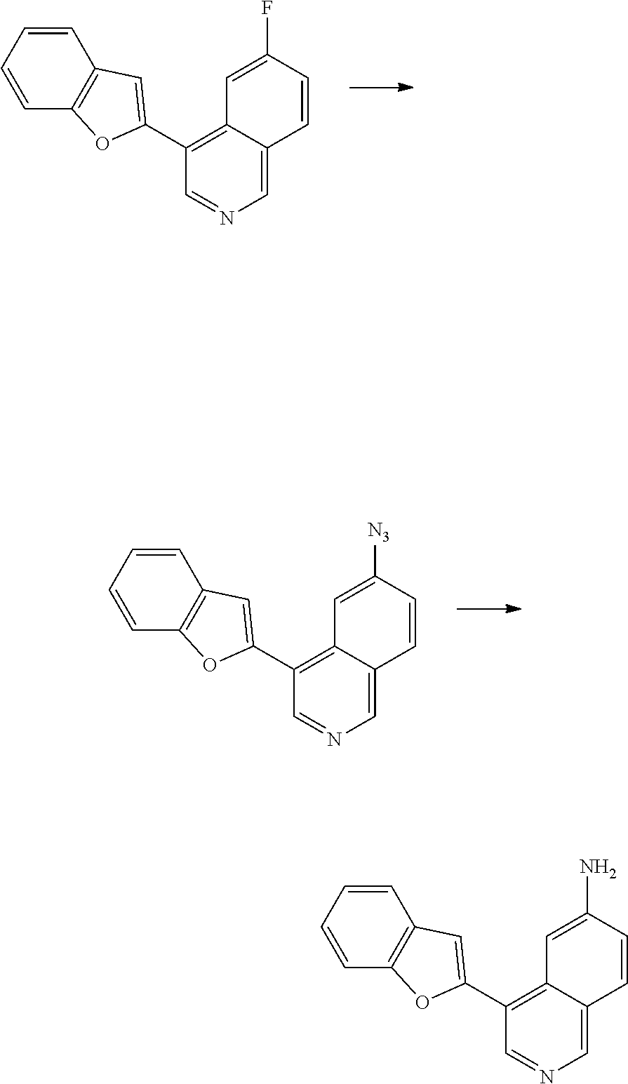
C1(C2=CC3=C(O2)C=CC=C3)=C2C(=CN=C1)C=CC(F)=C2.C1(C2=CC3=C(O2)C=CC=C3)=C2C(=CN=C1)C=CC([N3])=C2.C1(C2=CC3=C(O2)C=CC=C3)=C2C(=CN=C1)C=CC(N)=C2
